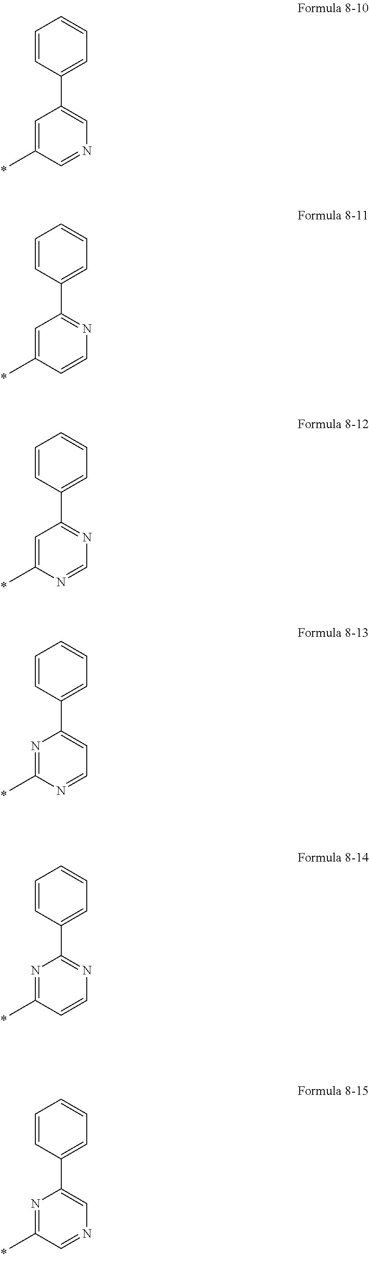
C1=C(C)C=NC=C1C1=CC=CC=C1.C1=C(C)C=CN=C1C1=CC=CC=C1.C1=C(C)N=CN=C1C1=CC=CC=C1.N1=C(C)N=CC=C1C1=CC=CC=C1.N1=C(C)C=CN=C1C1=CC=CC=C1.N1=C(C)C=NC=C1C1=CC=CC=C1
